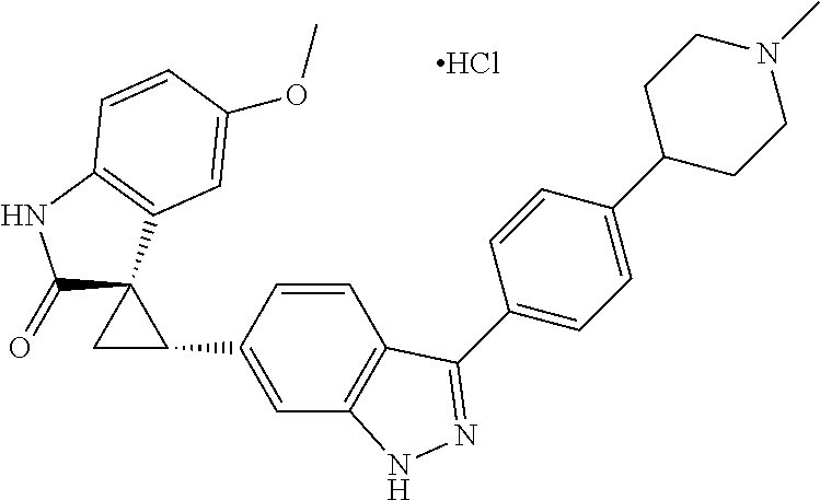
C1(C2C3(C(=O)NC4=C3C=C(OC)C=C4)C2)=CC2=C(C=C1)C(C1=CC=C(C3CCN(C)CC3)C=C1)=NN2.Cl
